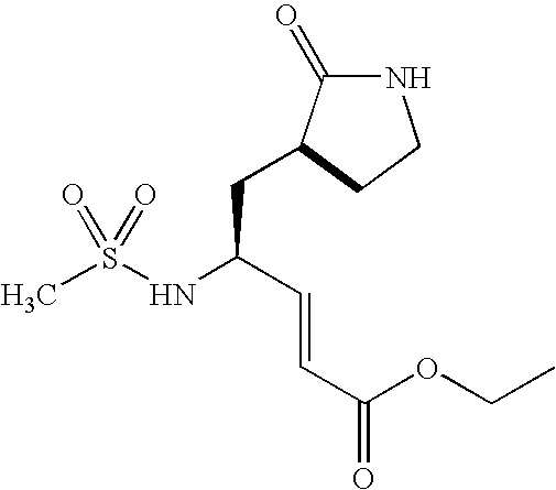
N1C(=O)C(CC(NS(C)(=O)=O)C=CC(=O)OCC)CC1
